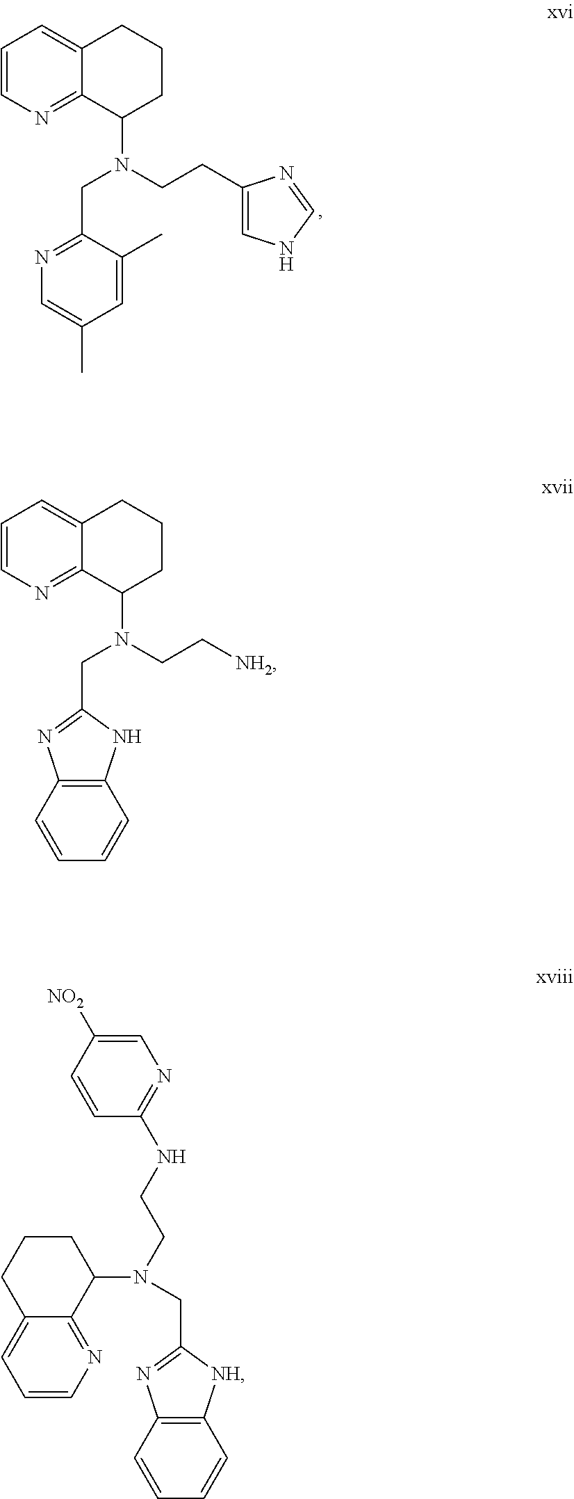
C1=C(C)C(CN(CCC2=CNC=N2)C2C3=NC=CC=C3CCC2)=NC=C1C.C1(CN(CC[NH2])C2C3=NC=CC=C3CCC2)=NC2=C(N1)C=CC=C2.C(N(CCNC1=NC=C([NO2])C=C1)C1CCCC2=CC=CN=C12)C1=NC2=C([NH]1)C=CC=C2
